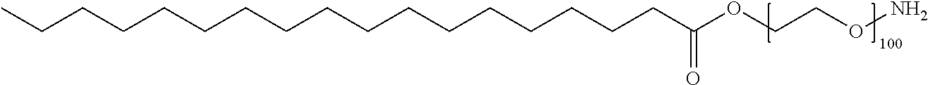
CCCCCCCCCCCCCCCCCC(OCCON)=O
